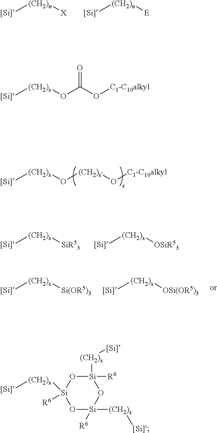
[(CH2)x]([Si])O[(CH2)x]O[C1-C10alkyl].[(CH2)n]([Si])[X].[(CH2)n]([Si])[E].[(CH2)x]([Si])[SiR53].[(CH2)x]([Si])[OSiR53].[(CH2)x]([Si])[Si(OR5)3].[(CH2)x]([Si])[OSi(OR5)3].[(CH2)x]([Si])OC(O[C1-C10alkyl])=O.[Si]1([(CH2)x][Si])([R6])O[Si]([(CH2)x][Si])([R6])O[Si]([R6])([(CH2)x][Si])O1
